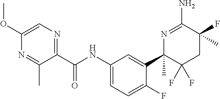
C1(C(NC2=CC=C(F)C(C3(C)C(F)(F)CC(C)(F)C(N)=N3)=C2)=O)=NC=C(OC)N=C1C
